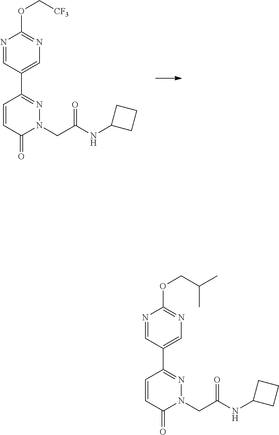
C1(C2=CN=C(OC[CF3])N=C2)=NN(CC(=O)NC2CCC2)C(=O)C=C1.O(CC(C)C)C1=NC=C(C2=NN(CC(=O)NC3CCC3)C(=O)C=C2)C=N1
